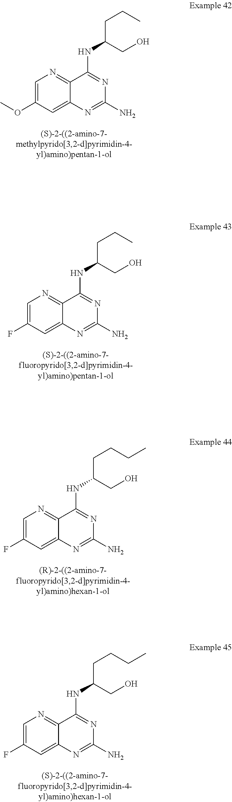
C12=CC(OC)=CN=C1C(NC(CCC)CO)=NC(N)=N2.C12=CC(F)=CN=C1C(NC(CCC)CO)=NC(N)=N2.C12=CC(F)=CN=C1C(NC(CCCC)CO)=NC(N)=N2.C12=CC(F)=CN=C1C(NC(CCCC)CO)=NC(N)=N2
